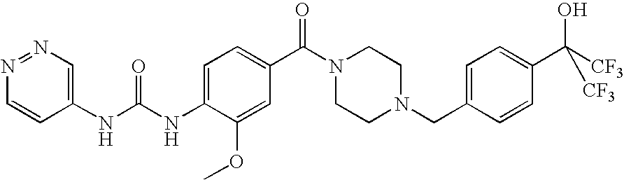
N1=NC=C(NC(NC2=CC=C(C(N3CCN(CC4=CC=C(C([CF3])(O)[CF3])C=C4)CC3)=O)C=C2OC)=O)C=C1
